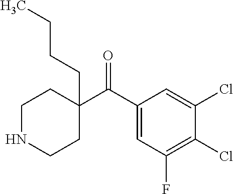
C1(C(C2=CC(F)=C(Cl)C(Cl)=C2)=O)(CCCC)CCNCC1
